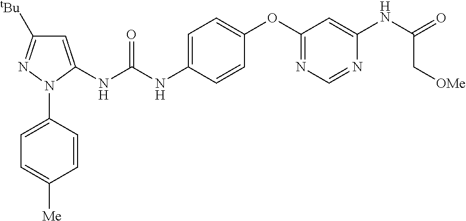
C1=C(NC(NC2=CC([tBu])=NN2C2=CC=C([Me])C=C2)=O)C=CC(OC2=NC=NC(NC(=O)C[OMe])=C2)=C1
